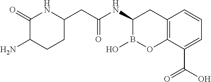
C1(=O)C(N)CCC(CC(NC2B(O)OC3=C(C2)C=CC=C3C(O)=O)=O)N1
